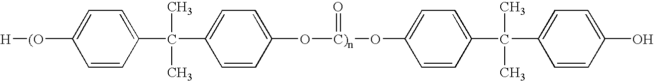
C1=CC(C(C2=CC=C(O[C)n](OC3=CC=C(C(C4=CC=C(O)C=C4)(C)C)C=C3)=O)C=C2)(C)C)=CC=C1[(O][H]
